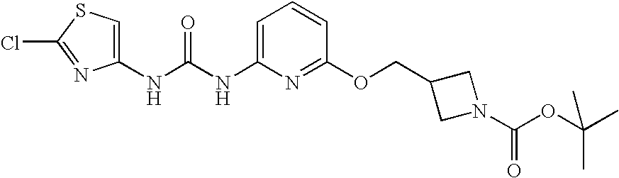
N(C(NC1=CC=CC(OCC2CN(C(OC(C)(C)C)=O)C2)=N1)=O)C1=CSC(Cl)=N1
